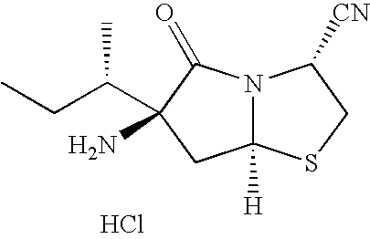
Cl.C12([H])N(C(=O)C(N)(C(CC)C)C1)C([CN])CS2
